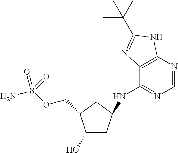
C(OS(N)(=O)=O)C1C(O)CC(NC2=NC=NC3=C2N=C(C(C)(C)C)N3)C1
